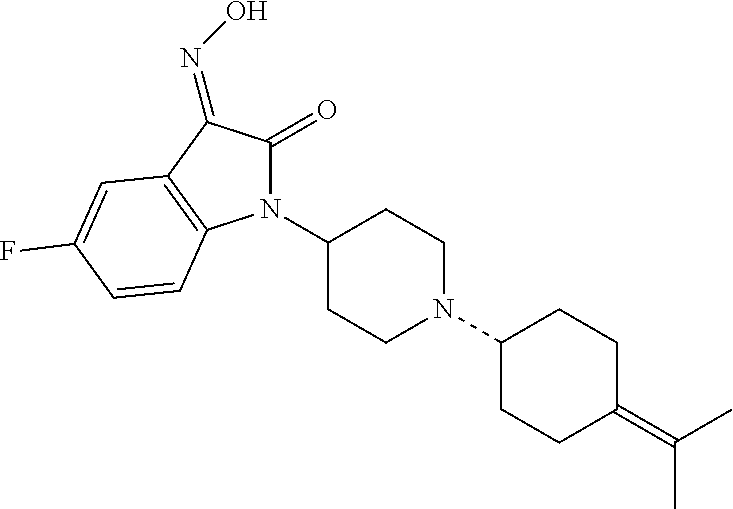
C1(=O)C(=NO)C2=C(C=CC(F)=C2)N1C1CCN(C2CCC(=C(C)C)CC2)CC1
